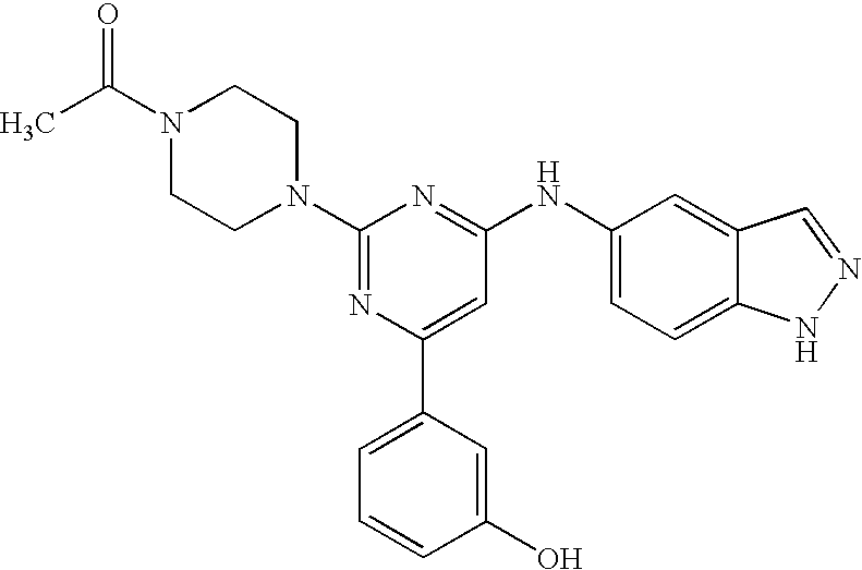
C1(N2CCN(C(C)=O)CC2)=NC(C2=CC=CC(O)=C2)=CC(NC2=CC=C3C(=C2)C=NN3)=N1
